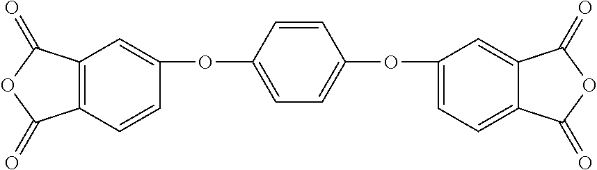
C1=CC(OC2=CC3=C(C(=O)OC3=O)C=C2)=CC=C1OC1=CC=C2C(=C1)C(=O)OC2=O
